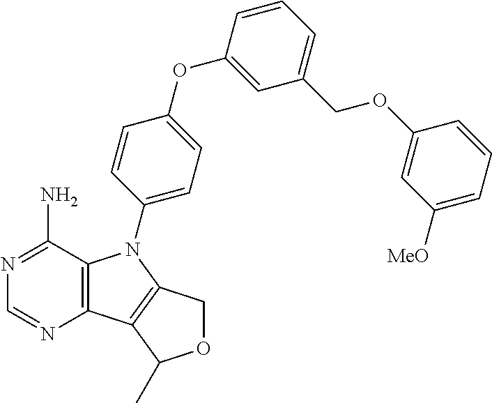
C12=C(C(N)=NC=N1)N(C1=CC=C(OC3=CC(COC4=CC([MeO])=CC=C4)=CC=C3)C=C1)C1=C2C(C)OC1
